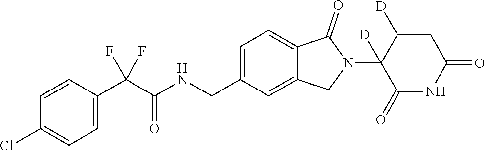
C1=CC(C(C(NCC2=CC=C3C(=C2)CN(C2([D])C(=O)NC(=O)CC2[D])C3=O)=O)(F)F)=CC=C1Cl
